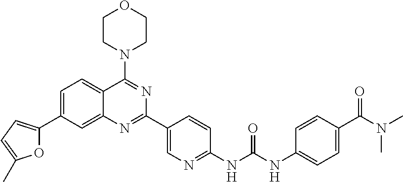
C1=C(C2=CC=C(C)O2)C=C2C(=C1)C(N1CCOCC1)=NC(C1=CN=C(NC(NC3=CC=C(C(N(C)C)=O)C=C3)=O)C=C1)=N2
